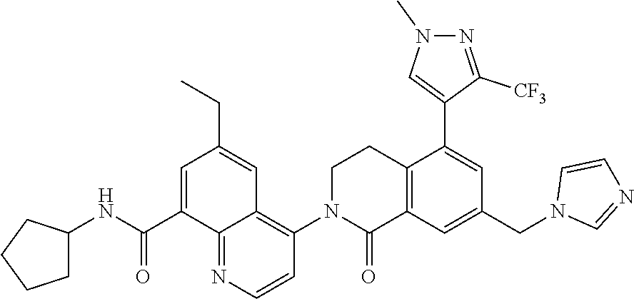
O=C(NC1CCCC1)C1=CC(CC)=CC2=C(N3C(=O)C4=C(CC3)C(C3=CN(C)N=C3[CF3])=CC(CN3C=NC=C3)=C4)C=CN=C12
